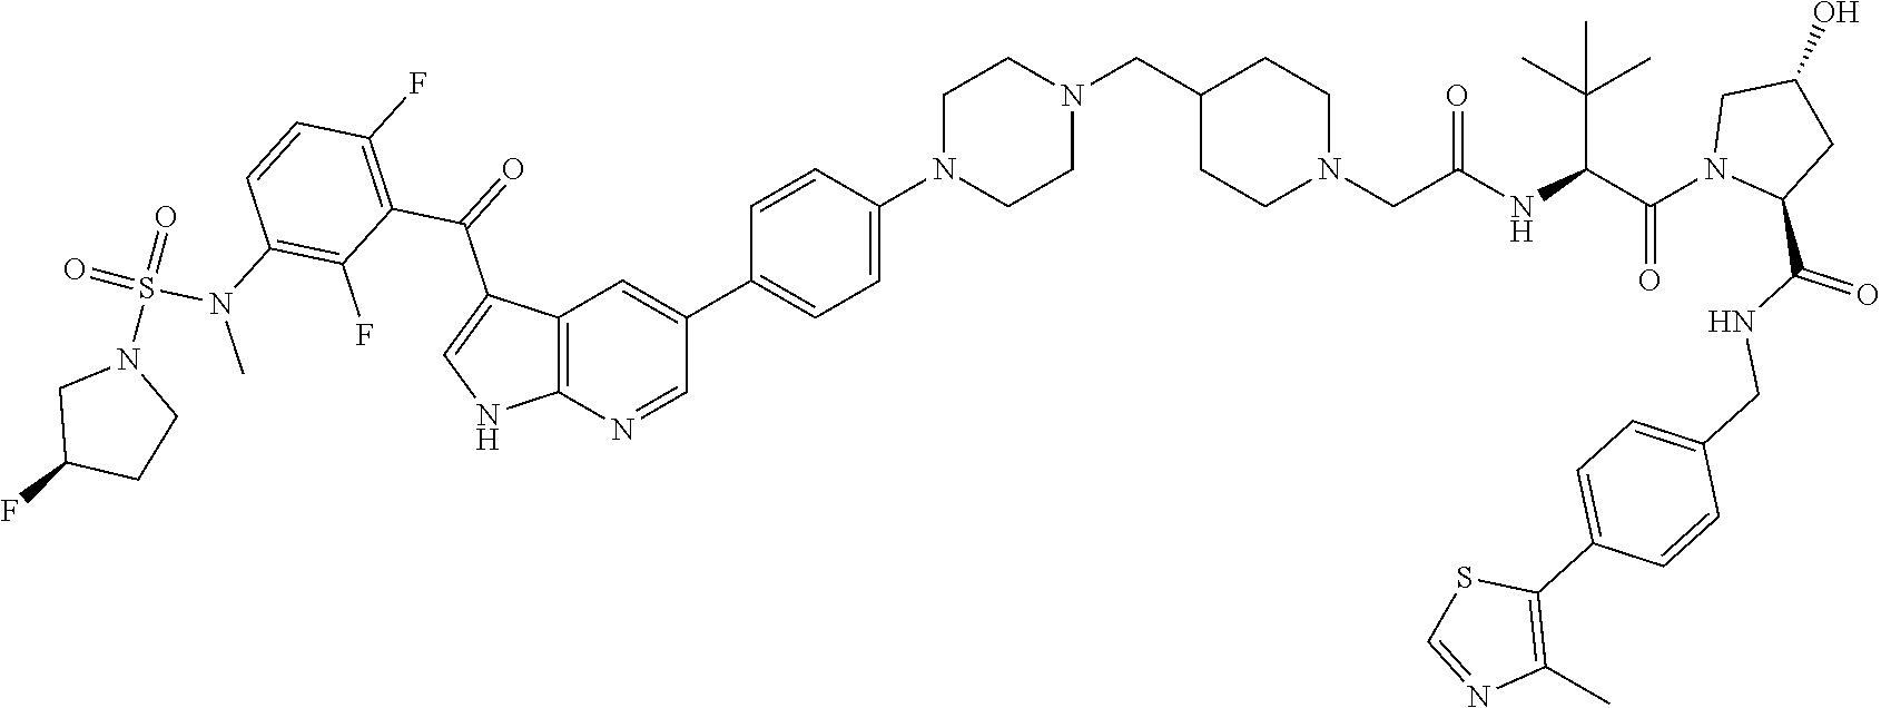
C12=C(N=CC(C3=CC=C(N4CCN(CC5CCN(CC(NC(C(N6C(C(NCC7=CC=C(C8=C(C)N=CS8)C=C7)=O)CC(O)C6)=O)C(C)(C)C)=O)CC5)CC4)C=C3)=C1)NC=C2C(C1=C(F)C=CC(N(S(N2CC(F)CC2)(=O)=O)C)=C1F)=O
